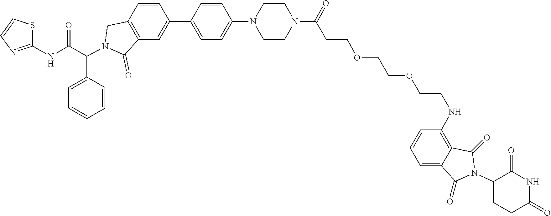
C12=C(C=C(C3=CC=C(N4CCN(C(CCOCCOCCNC5=C6C(=CC=C5)C(=O)N(C5CCC(=O)NC5=O)C6=O)=O)CC4)C=C3)C=C1)C(=O)N(C(C1=CC=CC=C1)C(NC1=NC=CS1)=O)C2
